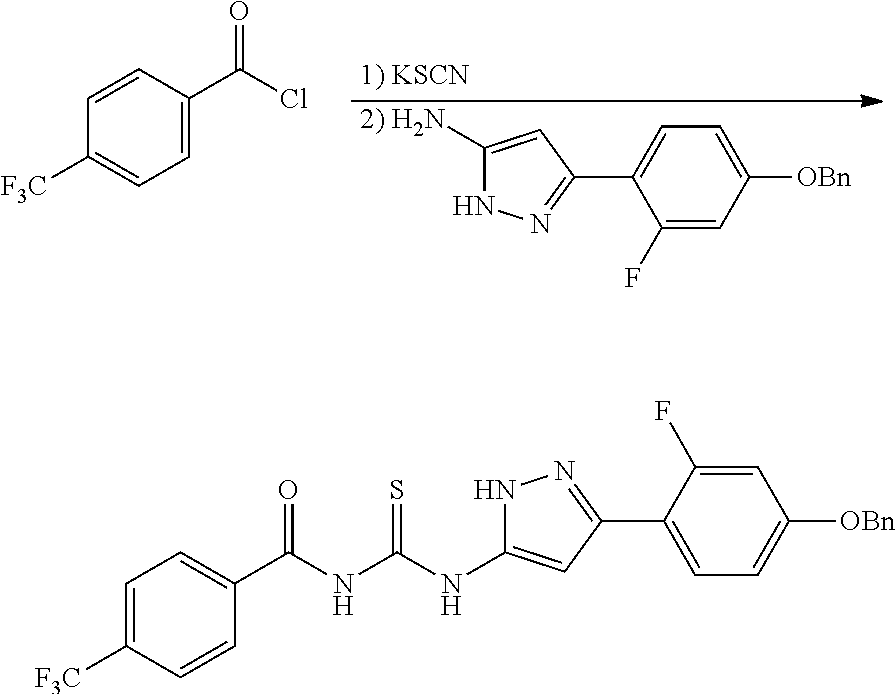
C1=C(C(Cl)=O)C=CC([F3C])=C1.C1([2) H2N])=CC(C2=CC=C([OBn])C=C2F)=NN1.C1=CC([F3C])=CC=C1C(NC(NC1=CC(C2=CC=C([OBn])C=C2F)=NN1)=S)=O
